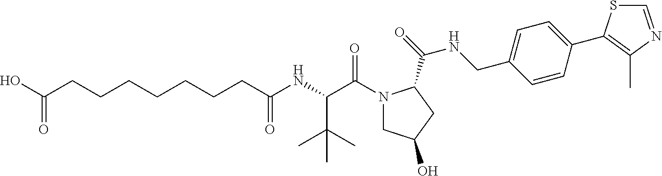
C(CCCCCCC(NC(C(N1CC(O)CC1C(=O)NCC1=CC=C(C2=C(C)N=CS2)C=C1)=O)C(C)(C)C)=O)C(O)=O
